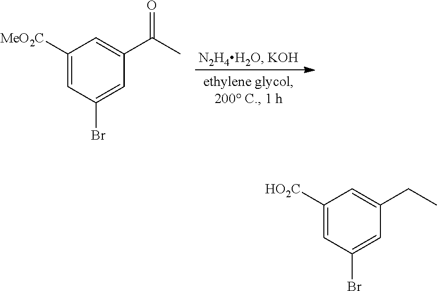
C1([MeO2C])=CC(Br)=CC(C(=O)C)=C1.C1([HO2C])=CC(Br)=CC(CC)=C1
